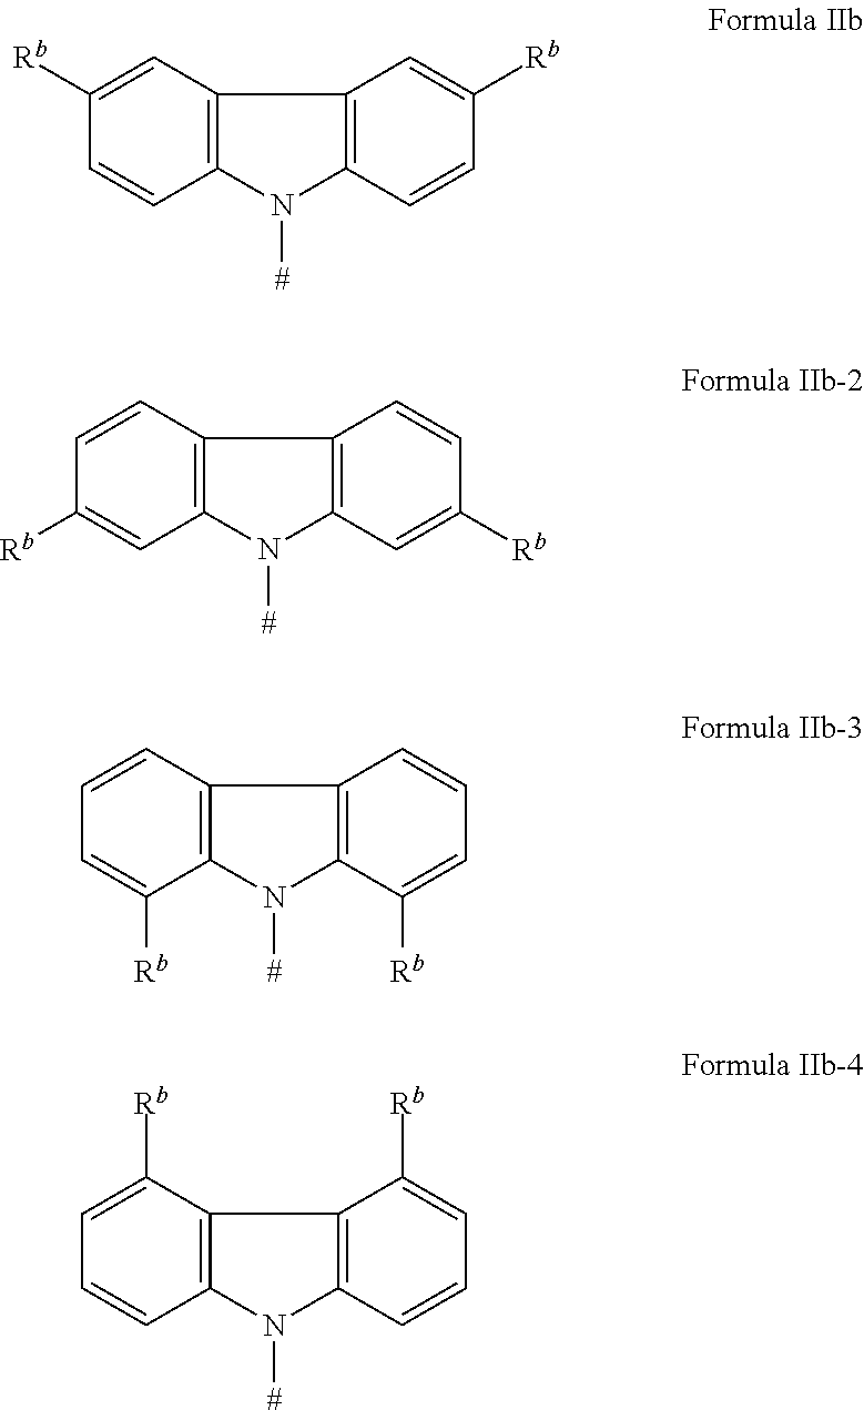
C1([Rb])=CC2=C(C=C1)N([#])C1=C2C=C([Rb])C=C1.C1=CC2=C(C=C1[Rb])N([#])C1=C2C=CC([Rb])=C1.C1=CC2=C(C([Rb])=C1)N([#])C1=C2C=CC=C1[Rb].C1=C([Rb])C2=C(C=C1)N([#])C1=C2C([Rb])=CC=C1
